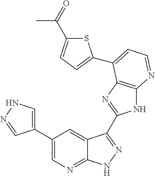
C1(C2=CNN=C2)=CN=C2C(=C1)C(C1=NC3=C(N1)N=CC=C3C1=CC=C(C(=O)C)S1)=NN2
